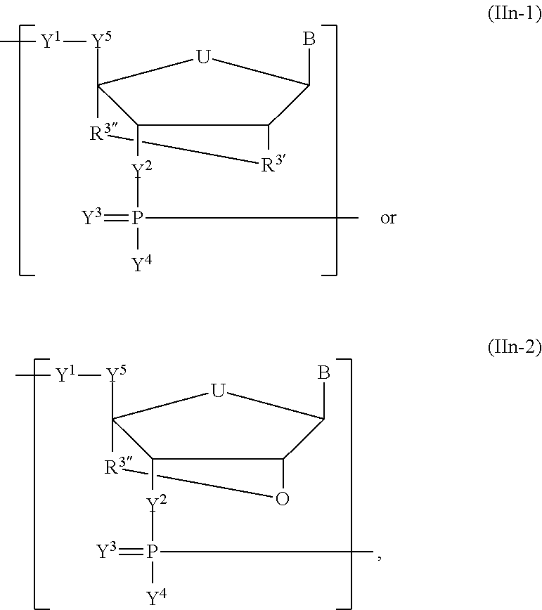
BC1C2[R3][R3]C([Y5][Y1]C)([U]1)C2[Y2]P([Y4])(=[Y3])C.BC1C2O[R3]C([Y5][Y1]C)([U]1)C2[Y2]P([Y4])(=[Y3])C
